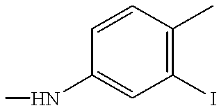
C1(I)=C(C)C=CC(NC)=C1
